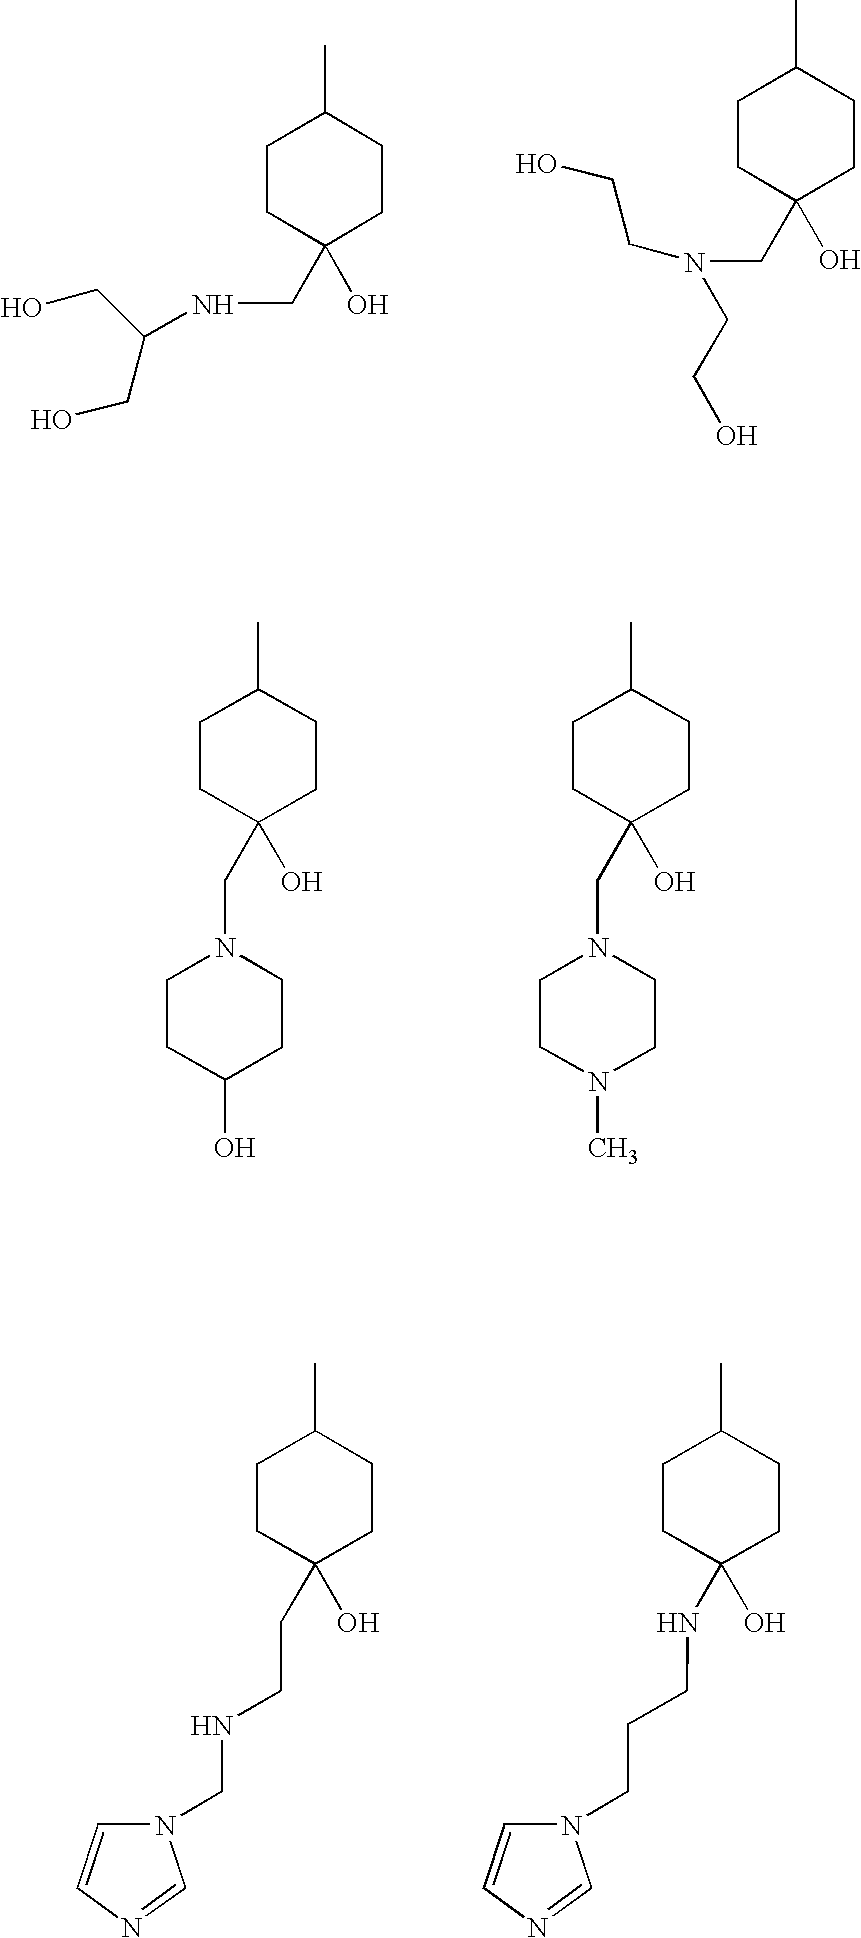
C1CC(O)(CNC(CO)CO)CCC1C.C1CC(O)(CN(CCO)CCO)CCC1C.C1CC(CN2CCC(O)CC2)(O)CCC1C.C1CC(CN2CCN(C)CC2)(O)CCC1C.C1CC(O)(CCNCN2C=CN=C2)CCC1C.C1CC(O)(NCCCN2C=CN=C2)CCC1C
